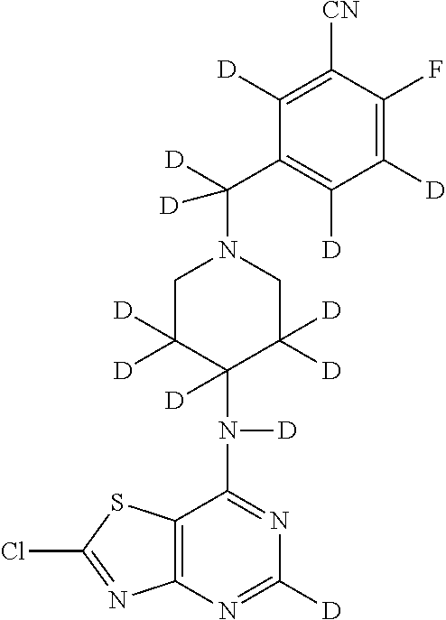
C12=C(N=C([D])N=C1N([D])C1([D])C([D])([D])CN(C([D])(C3=C([D])C([D])=C(F)C([CN])=C3[D])[D])CC1([D])[D])N=C(Cl)S2
